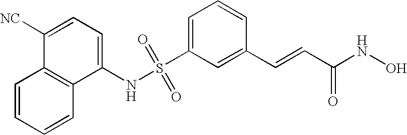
S(C1=CC=CC(C=CC(NO)=O)=C1)(NC1=CC=C([NC])C2=C1C=CC=C2)(=O)=O
